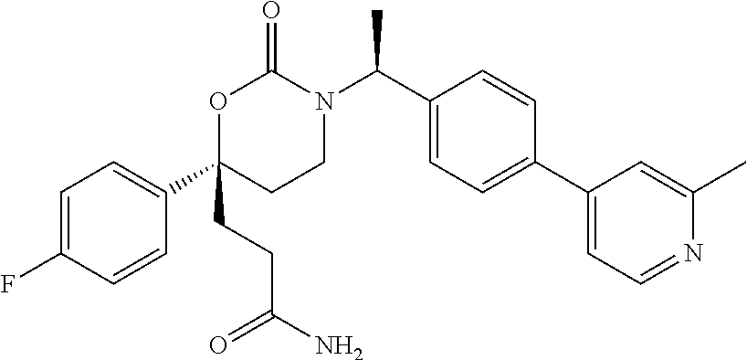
C1=C(F)C=CC(C2(CCC(N)=O)CCN(C(C3=CC=C(C4=CC=NC(C)=C4)C=C3)C)C(=O)O2)=C1
